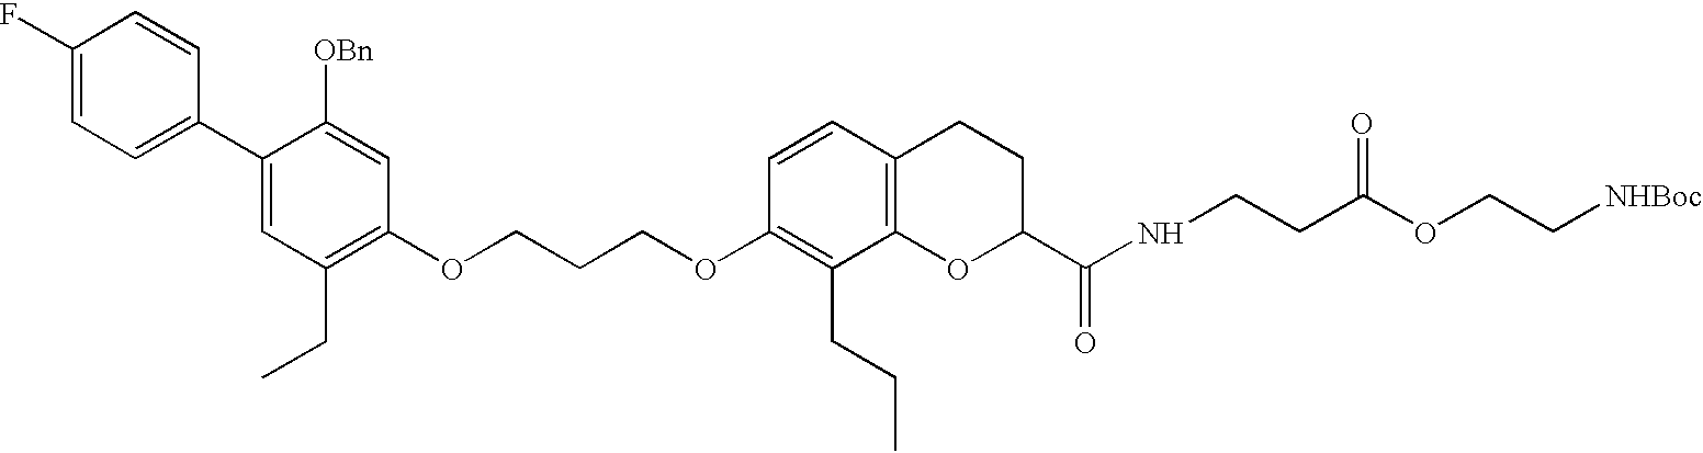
C1(F)=CC=C(C2=CC(CC)=C(OCCCOC3=C(CCC)C4=C(C=C3)CCC(C(NCCC(OCC[NHBoc])=O)=O)O4)C=C2[OBn])C=C1
